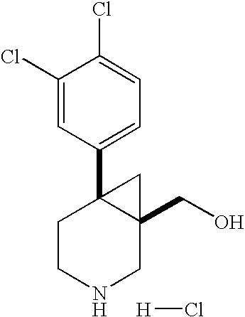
C1(Cl)=CC(C23CCNCC2(CO)C3)=CC=C1Cl.[H]Cl
